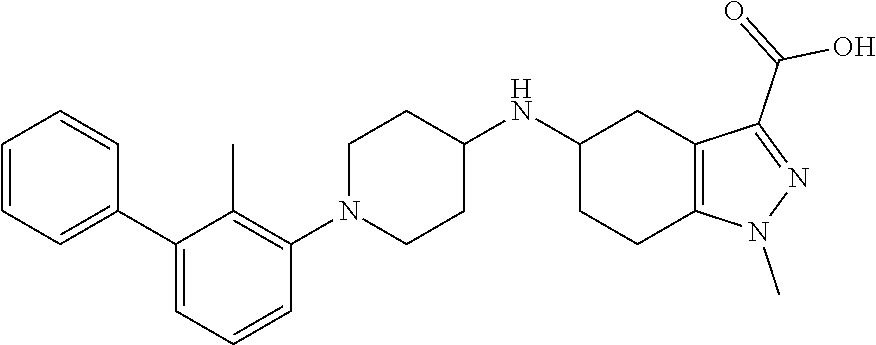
C1=CC=CC(C2=CC=CC(N3CCC(NC4CCC5=C(C4)C(C(=O)O)=NN5C)CC3)=C2C)=C1
